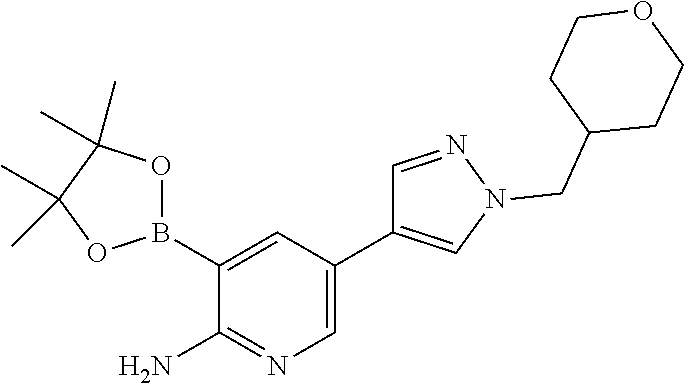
B1(C2=CC(C3=CN(CC4CCOCC4)N=C3)=CN=C2N)OC(C)(C)C(C)(C)O1
